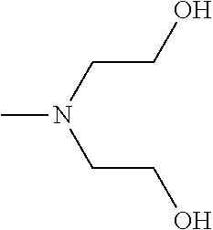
CN(CCO)CCO
